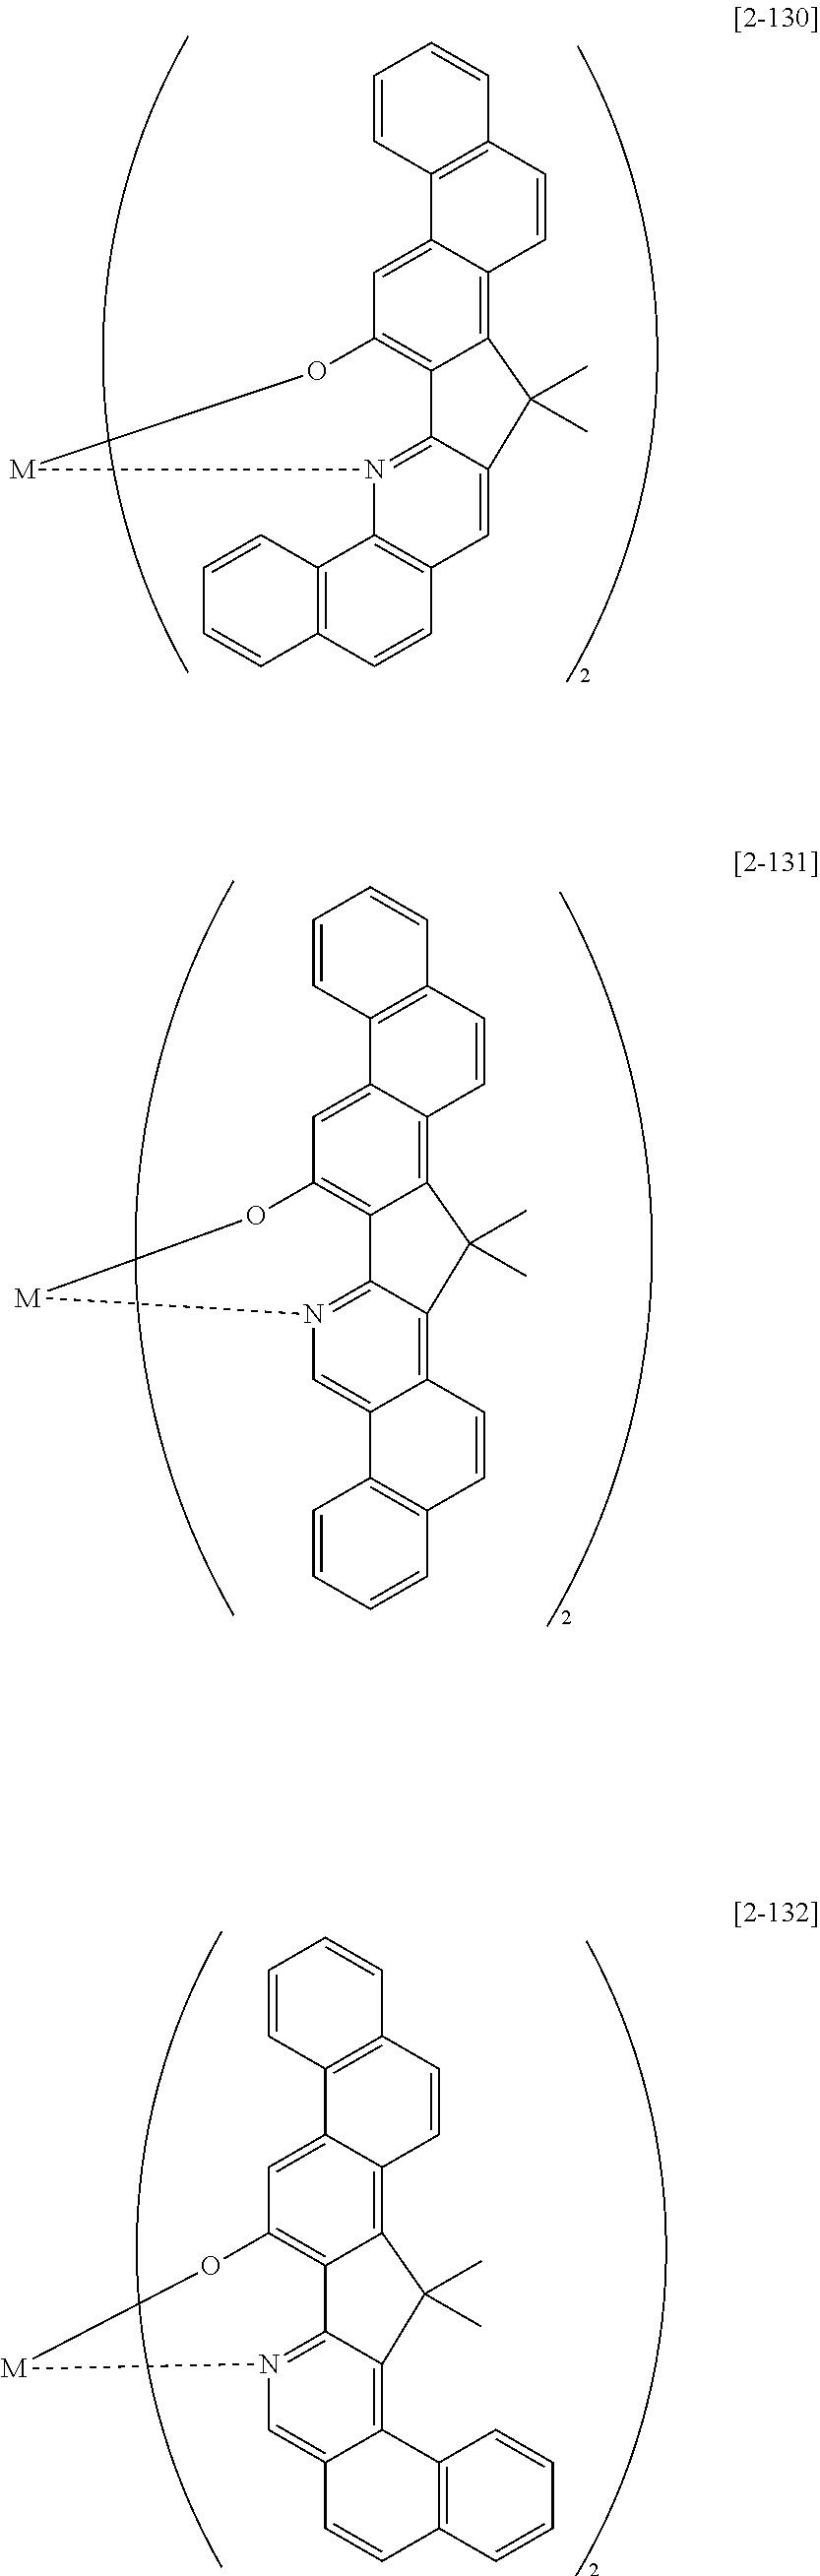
C12=C3C(=CC4=C1C1=N(C5=C(C=C1C2(C)C)C=CC1=C5C=CC=C1)[M]O4)C1=C(C=C3)C=CC=C1.C12=C3C(=CC4=C1C1=N(C=C5C(=C1C2(C)C)C=CC1=C5C=CC=C1)[M]O4)C1=C(C=C3)C=CC=C1.C12=C3C(=CC4=C1C1=N(C=C5C(=C1C2(C)C)C1=C(C=C5)C=CC=C1)[M]O4)C1=C(C=C3)C=CC=C1
